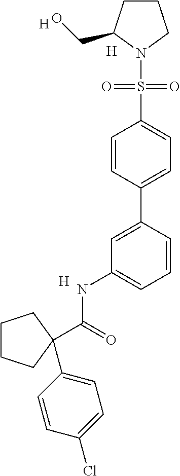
C1CC(CO)N(S(=O)(=O)C2=CC=C(C3=CC(NC(=O)C4(C5=CC=C(Cl)C=C5)CCCC4)=CC=C3)C=C2)C1.[H].[H].[H]
